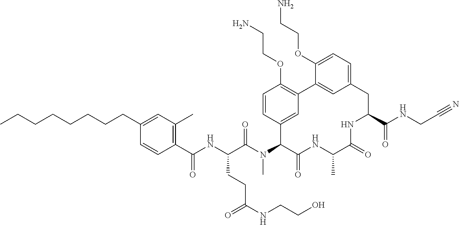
C1(C(NC(C(N(C2C(=O)NC(C)C(=O)NC(C(NCC#N)=O)CC3=CC=C(OCCN)C(=C3)C3=C(OCCN)C=CC2=C3)C)=O)CCC(NCCO)=O)=O)=C(C)C=C(CCCCCCCC)C=C1
